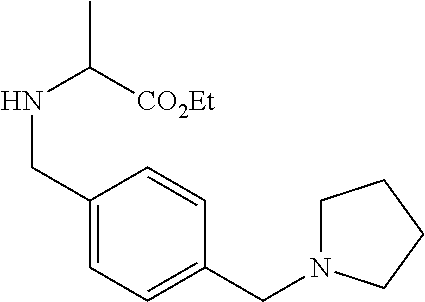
N(C(C)[CO2Et])CC1=CC=C(CN2CCCC2)C=C1
